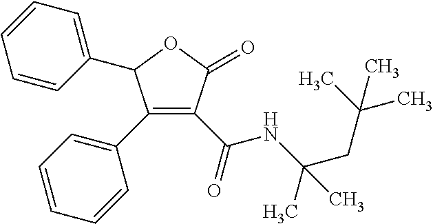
C1=CC(C2C(C3=CC=CC=C3)=C(C(=O)NC(C)(CC(C)(C)C)C)C(=O)O2)=CC=C1
